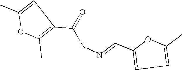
N(=CC1=CC=C(C)O1)NC(=O)C1=C(C)OC(C)=C1
